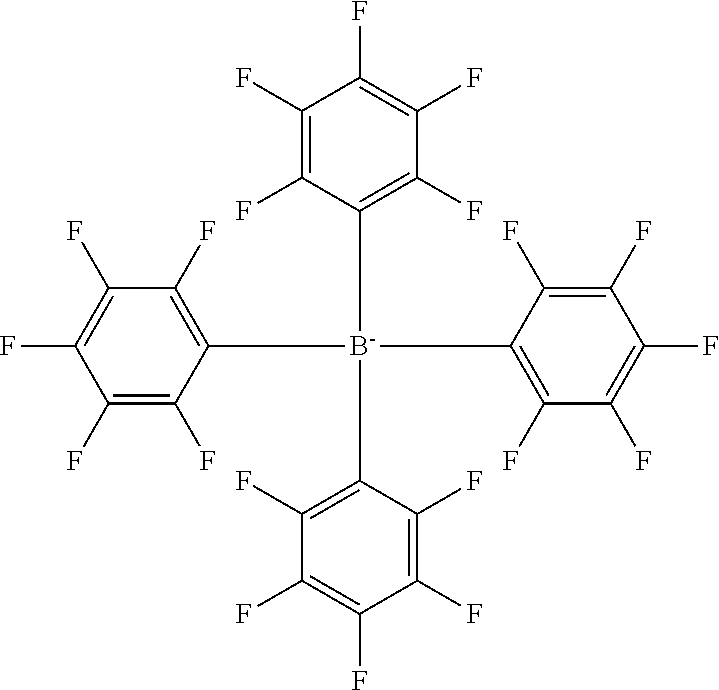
FC1=C(F)C(F)=C([B-](C2=C(F)C(F)=C(F)C(F)=C2F)(C2=C(F)C(F)=C(F)C(F)=C2F)C2=C(F)C(F)=C(F)C(F)=C2F)C(F)=C1F
